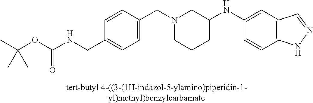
N1(CC2=CC=C(CNC(=O)OC(C)(C)C)C=C2)CCCC(NC2=CC3=C(C=C2)NN=C3)C1
